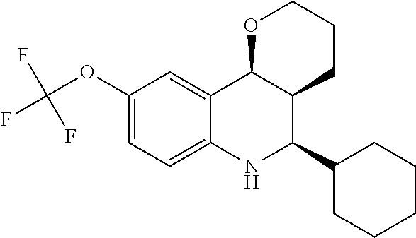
C12=CC(OC(F)(F)F)=CC=C1NC(C1CCCCC1)C1C2OCCC1
